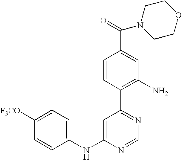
C1(NC2=CC(C3=C(N)C=C(C(=O)N4CCOCC4)C=C3)=NC=N2)=CC=C([F3CO])C=C1
